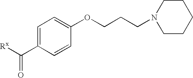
C1CCCCN1CCCOC1=CC=C(C([Rx])=O)C=C1
